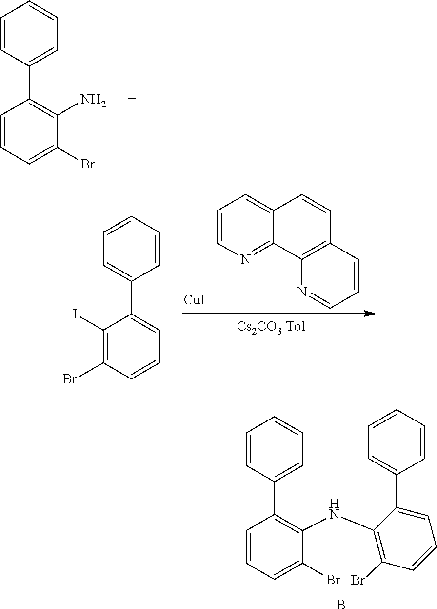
C1=CC(C2=C(N)C(Br)=CC=C2)=CC=C1.C1=CC(C2=CC=CC(Br)=C2I)=CC=C1.[CuI].C1=CN=C2C(=C1)C=CC1=C2N=CC=C1.C1=CC(C2=C(NC3=C(Br)C=CC=C3C3=CC=CC=C3)C(Br)=CC=C2)=CC=C1.B
